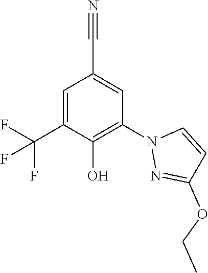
C1=C(C(F)(F)F)C(O)=C(N2N=C(OCC)C=C2)C=C1C#N
